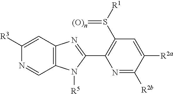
N1=C([R2b])C([R2a])=CC(S([R1])=[(O)n])=C1C1=NC2=C(N1[R5])C=NC([R3])=C2
